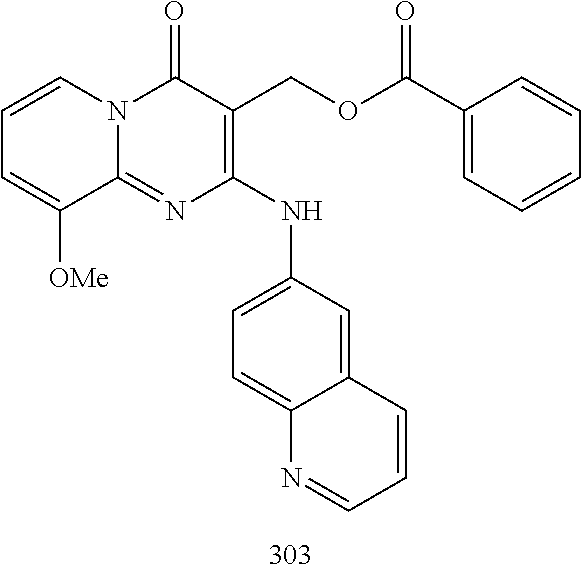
C1=CC=C([OMe])C2=NC(NC3=CC=C4C(=C3)C=CC=N4)=C(COC(=O)C3=CC=CC=C3)C(=O)N12
